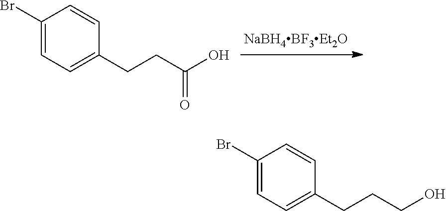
C1(Br)=CC=C(CCC(O)=O)C=C1.C1(Br)=CC=C(CCCO)C=C1
